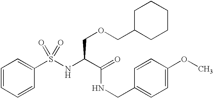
C1=C(S(NC(C(=O)NCC2=CC=C(OC)C=C2)COCC2CCCCC2)(=O)=O)C=CC=C1
